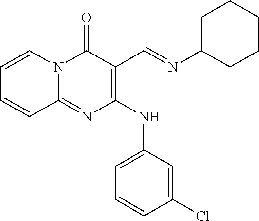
C1=CN2C(=NC(NC3=CC=CC(Cl)=C3)=C(C=NC3CCCCC3)C2=O)C=C1
